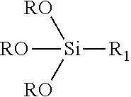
[RO][Si]([R1])([RO])[RO]
